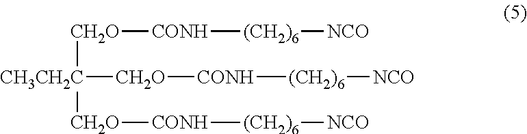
[CH2O]([CH3CH2C]([CH2O][CONH][(CH2)6][NCO])[CH2O][CONH][(CH2)6][NCO])[CONH][(CH2)6][NCO]
